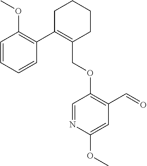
C1C(C2=C(OC)C=CC=C2)=C(COC2=C(C=O)C=C(OC)N=C2)CCC1
